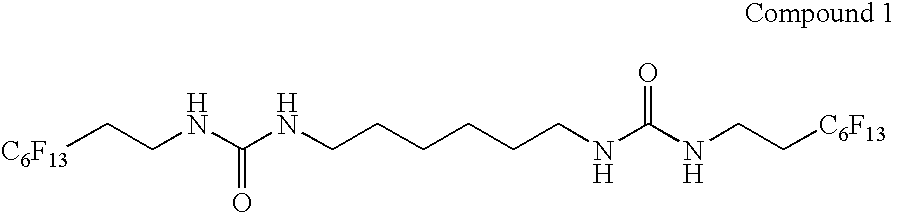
[C6F13]CCNC(NCCCCCCNC(NCC[C6F13])=O)=O
